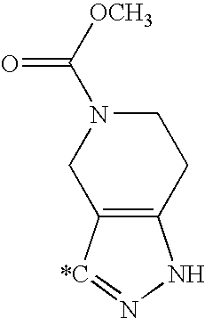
C12=C([*C]=NN1)CN(C([OCH3])=O)CC2
